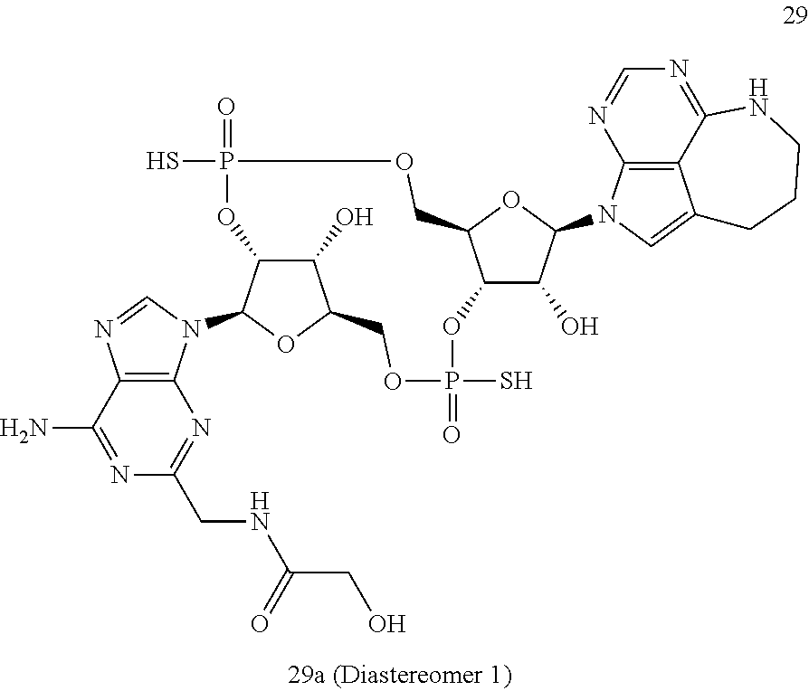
C12=C3C(=NC=N1)NCCCC3=CN2C1C(O)C2C(O1)COP(S)(=O)OC1C(O)C(OC1N1C3=C(C(N)=NC(CNC(CO)=O)=N3)N=C1)COP(=O)(S)O2
